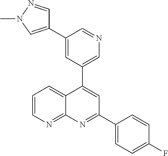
C1=C(C2=CN(C)N=C2)C=NC=C1C1=CC(C2=CC=C(F)C=C2)=NC2=NC=CC=C12
